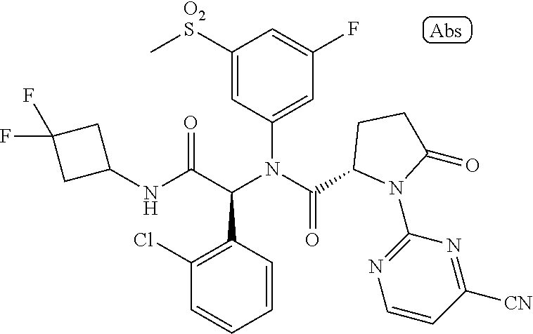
C1([O2S]C)=CC(N(C(C2N(C3=NC=CC([CN])=N3)C(=O)CC2)=O)C(C(NC2CC(F)(F)C2)=O)C2=C(Cl)C=CC=C2)=CC(F)=C1
